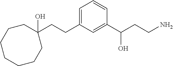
C1=C(CCC2(O)CCCCCCC2)C=C(C(CCN)O)C=C1
